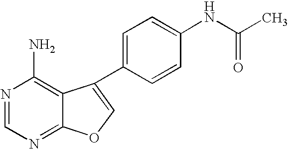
N1=CN=C2C(=C1N)C(C1=CC=C(NC(C)=O)C=C1)=CO2
